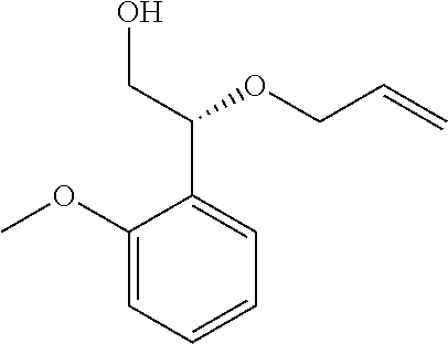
C1(OC)=CC=CC=C1C(CO)OCC=C
